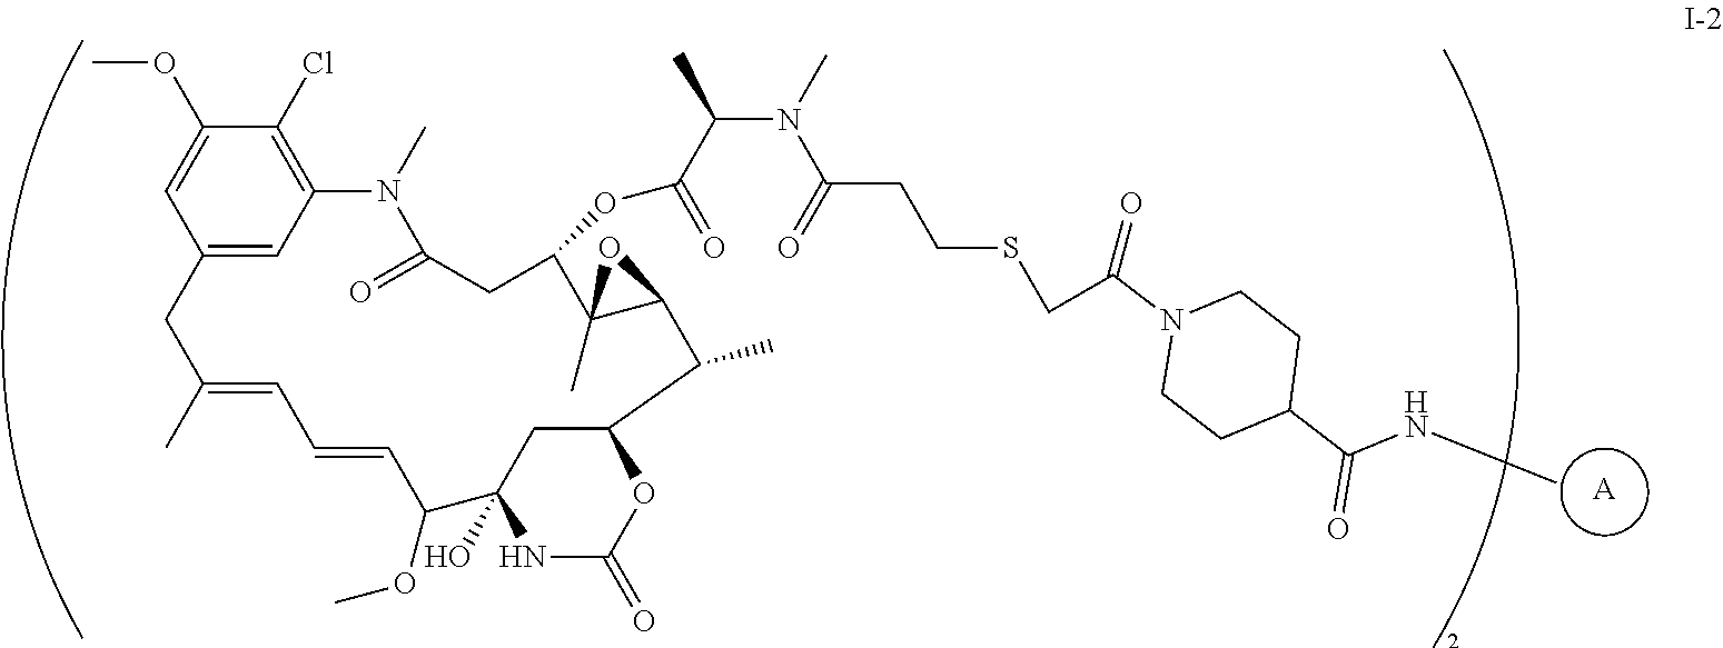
C12=CC(=C(Cl)C(OC)=C1)N(C)C(=O)CC(OC(=O)C(N(C(CCSCC(=O)N1CCC(C(=O)NC)CC1)=O)C)C)C1(C)C(O1)C(C)C1OC(=O)NC(O)(C(OC)C=CC=C(C)C2)C1.[A]
